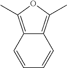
C12=C(C)OC(C)=C1C=CC=C2
